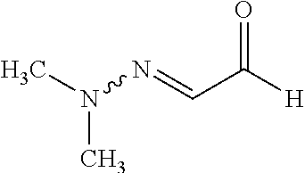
CN(C)N=CC([H])=O
